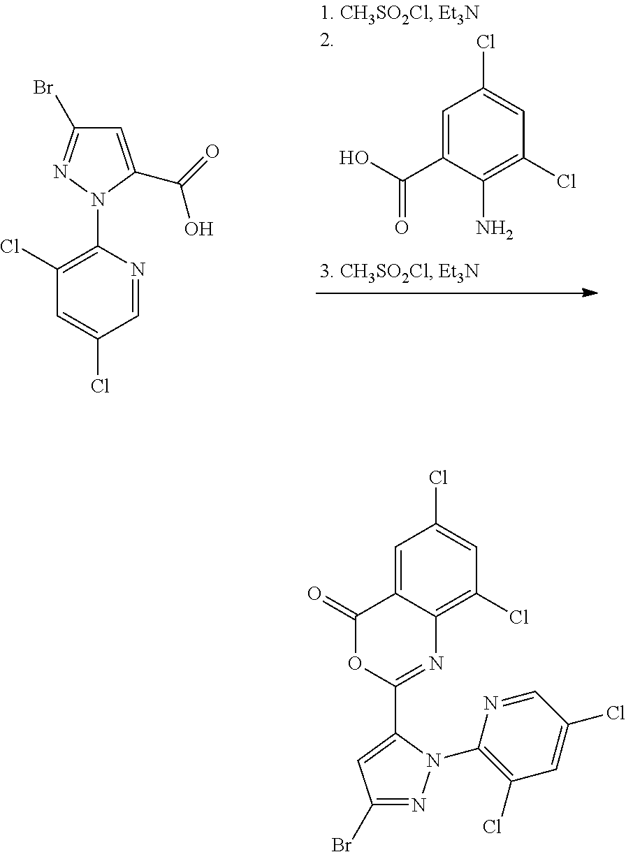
C1=C2C(=C(Cl)C=C1Cl)N=C(C1=CC(Br)=NN1C1=C(Cl)C=C(Cl)C=N1)OC2=O.C1=C(C(=O)O)N(C2=C(Cl)C=C(Cl)C=N2)N=C1Br.OC(C1=CC(Cl)=CC(Cl)=C1N)=O
